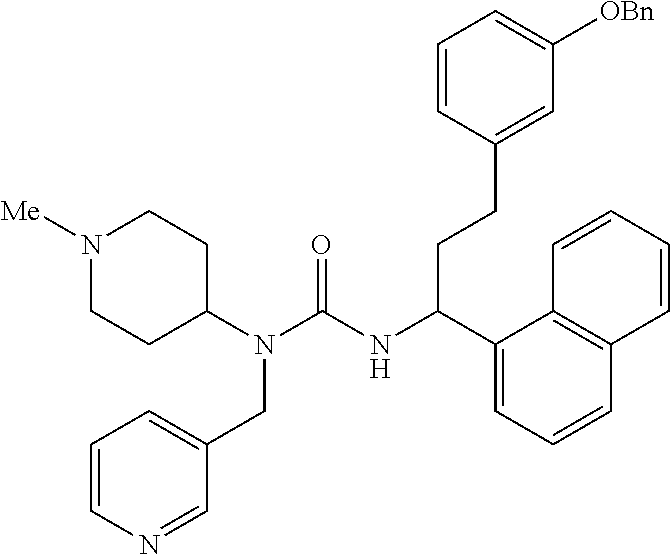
N1([Me])CCC(N(C(=O)NC(C2=CC=CC3=C2C=CC=C3)CCC2=CC([OBn])=CC=C2)CC2=CC=CN=C2)CC1
